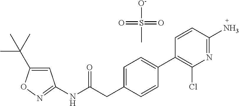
C1=C(C(C)(C)C)ON=C1NC(CC1=CC=C(C2=C(Cl)N=C(N)C=C2)C=C1)=O.O=S([O-])(=O)C
